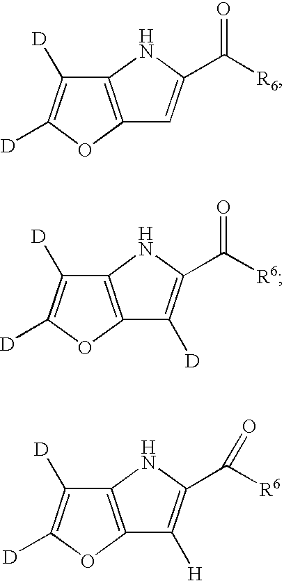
C12=C(OC([D])=C1[D])C=C(C([R6])=O)N2.C12=C(OC([D])=C1[D])C([D])=C(C([R6])=O)N2.C12=C(OC([D])=C1[D])C([H])=C(C([R6])=O)N2
